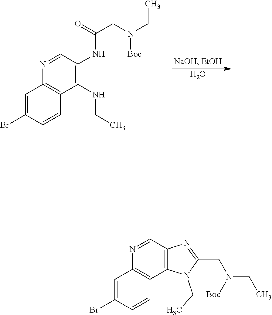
C12=C(C=NC3=C1C=CC(Br)=C3)N=C(CN(CC)[Boc])N2CC.C1(NCC)=C(NC(CN(CC)[Boc])=O)C=NC2=C1C=CC(Br)=C2.O
